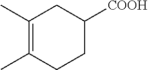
C1(C)=C(C)CCC([COOH])C1
